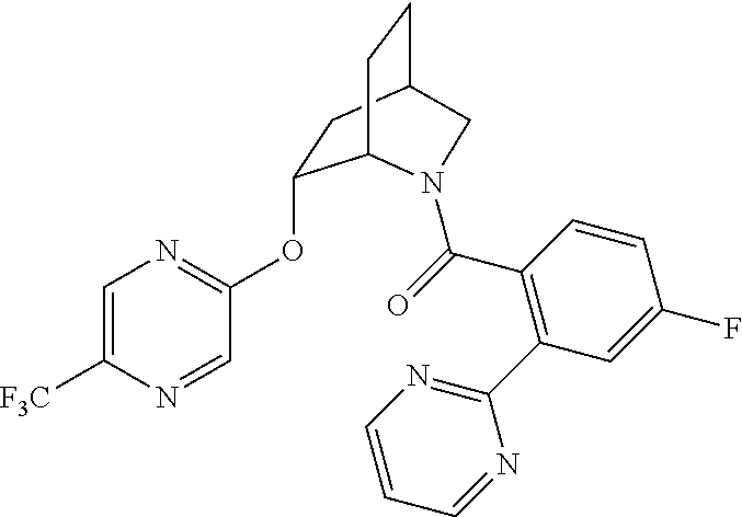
C1=C([F3C])N=CC(OC2CC3CCC2N(C(=O)C2=C(C4=NC=CC=N4)C=C(F)C=C2)C3)=N1
